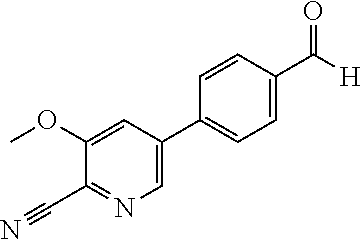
C1(C#N)=NC=C(C2=CC=C(C([H])=O)C=C2)C=C1OC
